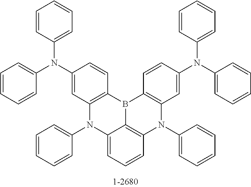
C1(N(C2=CC=CC=C2)C2=CC=CC=C2)=CC2=C(C=C1)B1C3=C(C=C(N(C4=CC=CC=C4)C4=CC=CC=C4)C=C3)N(C3=CC=CC=C3)C3=C1C(=CC=C3)N2C1=CC=CC=C1
